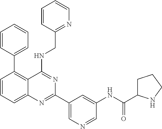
C1=CC=C2C(=C1C1=CC=CC=C1)C(NCC1=NC=CC=C1)=NC(C1=CN=CC(NC(=O)C3CCCN3)=C1)=N2
